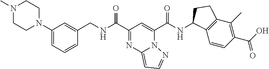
C1=CC=C(N2CCN(C)CC2)C=C1CNC(C1=NC2=CC=NN2C(C(NC2C3=C(C(C)=C(C(O)=O)C=C3)CC2)=O)=C1)=O
